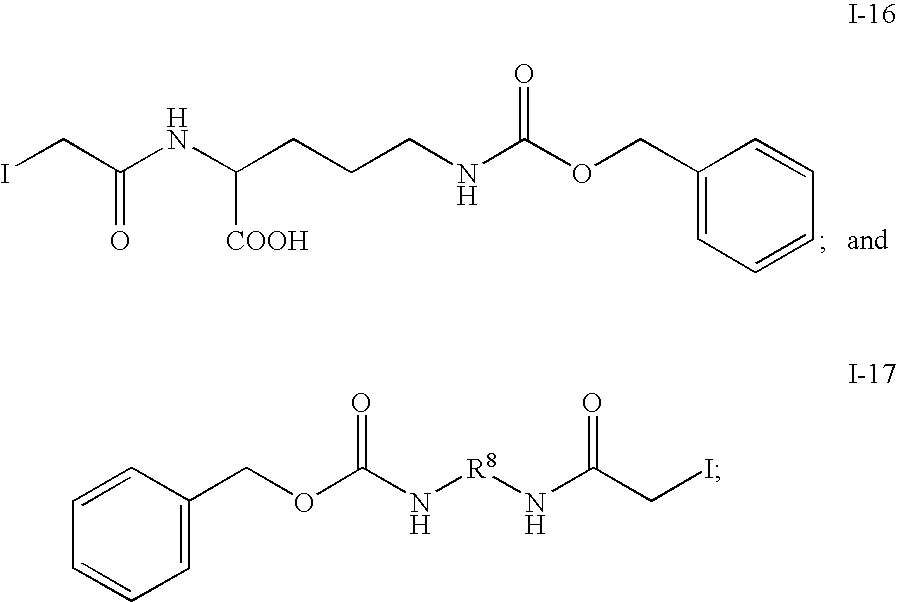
ICC(NC(CCCNC(OCC1=CC=CC=C1)=O)[COOH])=O.C1=C(COC(N[R8]NC(CI)=O)=O)C=CC=C1
